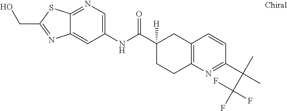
C1=CC2=C(N=C1C(C)(C)C(F)(F)F)CCC(C(NC1=CN=C3C(=C1)N=C(CO)S3)=O)([H])C2
